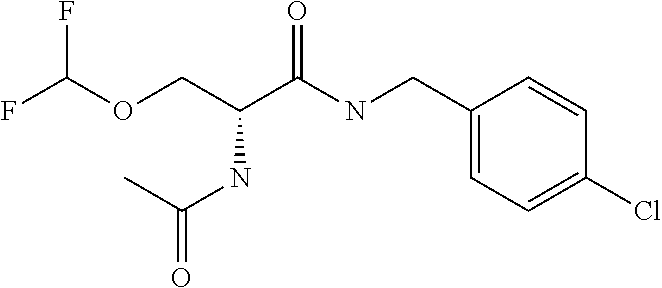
O(CC(NC(C)=O)C(NCC1=CC=C(Cl)C=C1)=O)C(F)F
